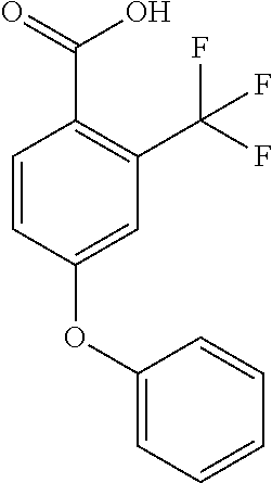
C1=CC(OC2=CC=CC=C2)=CC(C(F)(F)F)=C1C(=O)O
